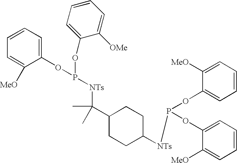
C1=CC=C(OP(OC2=CC=CC=C2[OMe])[NTs]C(C2CCC([NTs]P(OC3=CC=CC=C3[MeO])OC3=CC=CC=C3[MeO])CC2)(C)C)C([MeO])=C1
